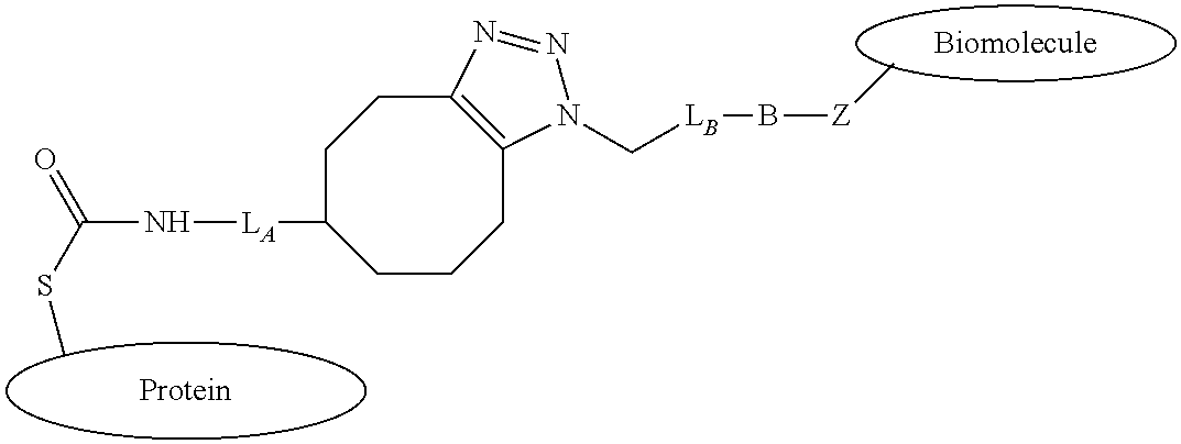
[LA](C1CCCC2=C(CC1)N=NN2C[LB]B[Z]C)NC(=O)SC
